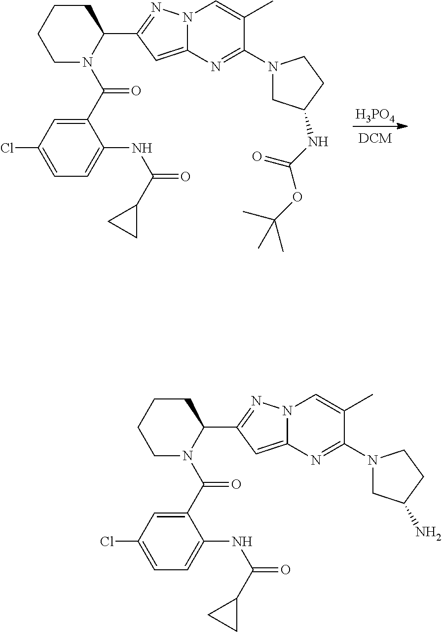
C1CCCN(C(C2=CC(Cl)=CC=C2NC(C2CC2)=O)=O)C1C1=NN2C(=C1)N=C(N1CC(N)CC1)C(C)=C2.[H3PO4].C1CCCN(C(C2=CC(Cl)=CC=C2NC(=O)C2CC2)=O)C1C1=NN2C(=C1)N=C(N1CC(NC(OC(C)(C)C)=O)CC1)C(C)=C2
